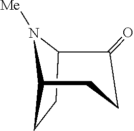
C12CCC(N1[Me])C(=O)CC2
